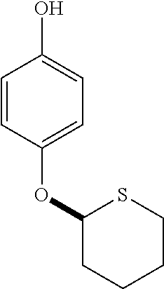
C1=CC(OC2CCCCS2)=CC=C1O
